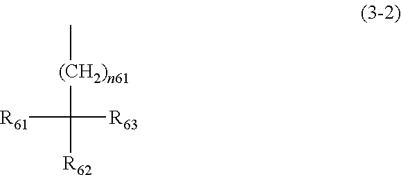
C[(CH2)n61]C([R62])([R63])[R61]
